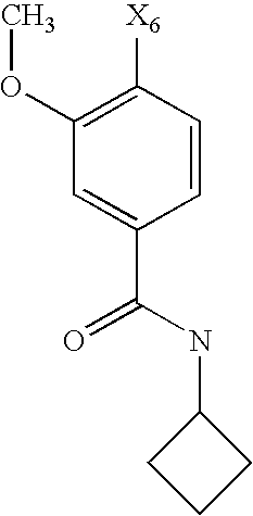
C1(OC)=C([X6])C=CC(C(=O)NC2CCC2)=C1
